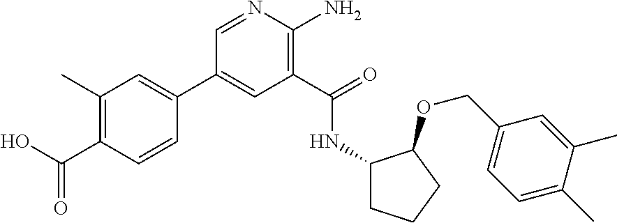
C1(C2=CC(C)=C(C(O)=O)C=C2)=CC(C(=O)NC2CCCC2OCC2=CC=C(C)C(C)=C2)=C(N)N=C1
